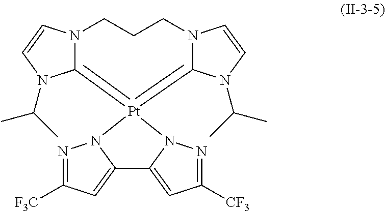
N1=C([CF3])C=C2N1[Pt]1(=C3N(C=CN3C(C)C)CCCN3C=1N(C(C)C)C=C3)N1N=C([F3C])C=C21
